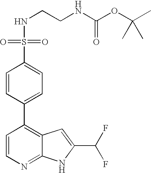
C1=CN=C2C(=C1C1=CC=C(S(=O)(NCCNC(OC(C)(C)C)=O)=O)C=C1)C=C(C(F)F)N2
